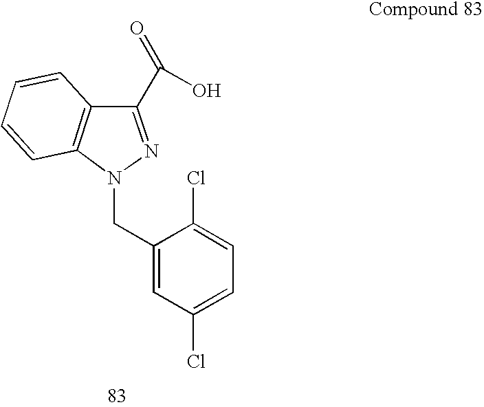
C1(C(=O)O)=NN(CC2=CC(Cl)=CC=C2Cl)C2=C1C=CC=C2
